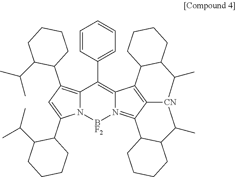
C1=CC(C2=C3N(=C4C5=C3C3C(CCCC3)C(C)[CN]5C(C)C3C4CCCC3)[BF2]N3C2=C(C2CCCCC2C(C)C)C=C3C2C(C(C)C)CCCC2)=CC=C1
